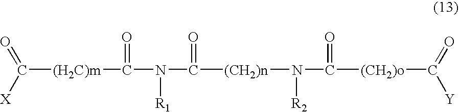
C([(H2C)m]C(N(C([(CH2)n]N(C([(CH2)o]C(=O)[Y])=O)[R2])=O)[R1])=O)([X])=O
